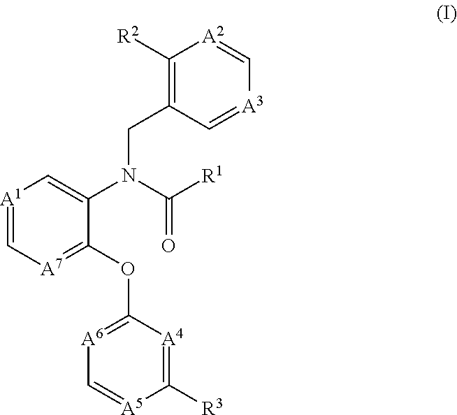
[A1]1=C[A7]=C(OC2=[A6]C=[A5]C([R3])=[A4]2)C(N(CC2=C([R2])[A2]=C[A3]=C2)C([R1])=O)=C1
